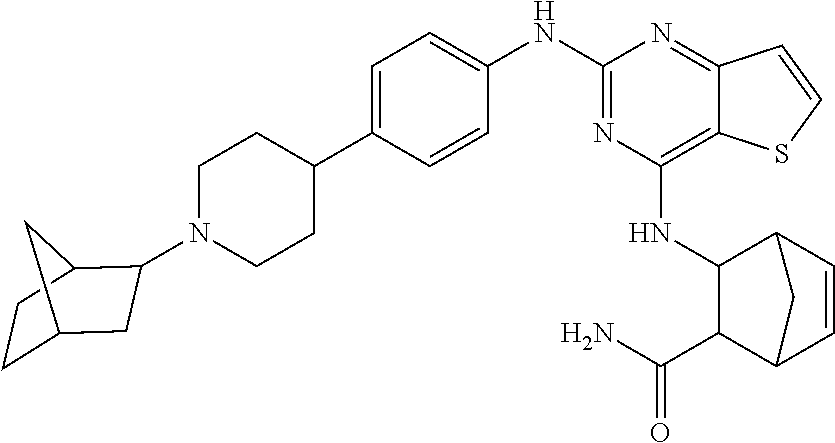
C1(C2=CC=C(NC3=NC(NC4C(C(N)=O)C5C=CC4C5)=C4C(=N3)C=CS4)C=C2)CCN(C2CC3CCC2C3)CC1
